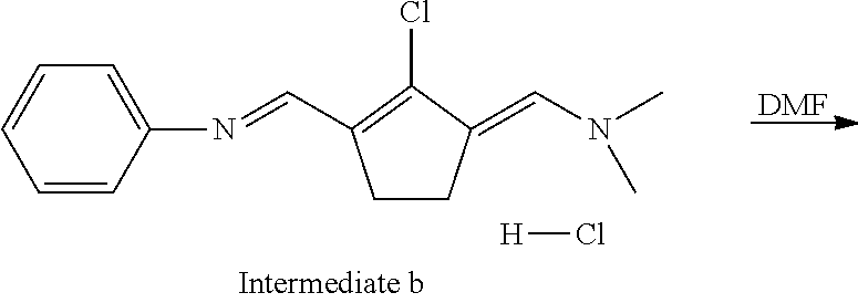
C1=CC(N=CC2=C(Cl)C(=CN(C)C)CC2)=CC=C1.[H]Cl.[DMF]
